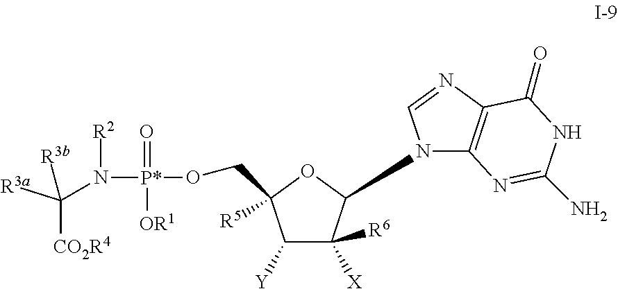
C1([Y])C([X])([R6])C(N2C3=C(N=C2)C(=O)NC(N)=N3)OC1([R5])CO[P*](=O)([OR1])N([R2])C([R3a])([CO2R4])[R3b]
